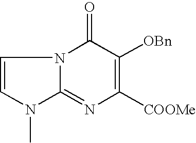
N12C(=NC([COOMe])=C([OBn])C1=O)N(C)C=C2
